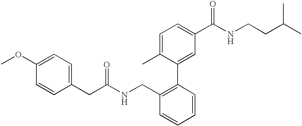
C1(OC)=CC=C(CC(=O)NCC2=C(C3=CC(C(NCCC(C)C)=O)=CC=C3C)C=CC=C2)C=C1
